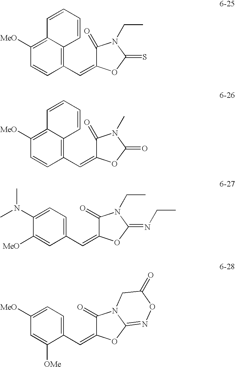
C1=CC(C=C2OC(=S)N(CC)C2=O)=C2C(=C1[MeO])C=CC=C2.C1=CC(C=C2OC(=O)N(C)C2=O)=C2C(=C1[MeO])C=CC=C2.C1([MeO])=CC(C=C2OC(=NCC)N(CC)C2=O)=CC=C1N(C)C.C1=C([OMe])C(C=C2OC3=NOC(=O)CN3C2=O)=CC=C1[MeO]
